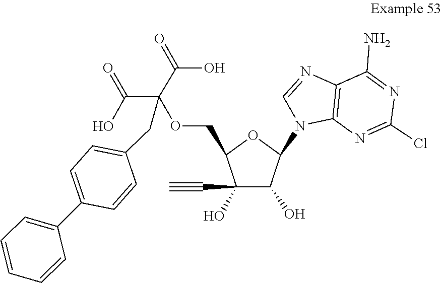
N1=C(N)C2=C(N=C1Cl)N(C1C(O)C(C#C)(O)C(COC(CC3=CC=C(C4=CC=CC=C4)C=C3)(C(O)=O)C(=O)O)O1)C=N2
